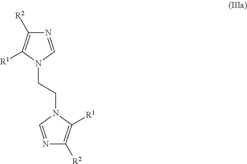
N1=CN(CCN2C=NC([R2])=C2[R1])C([R1])=C1[R2]
